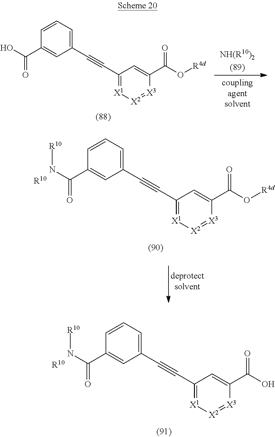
C1(C(O)=O)=CC(C#CC2=[X1][X2]=[X3]C(C(=O)O[R4d])=C2)=CC=C1.[NH(R10)2].C1(C(N[R10])=O)=CC(C#CC2=[X1][X2]=[X3]C(C(=O)O[R4d])=C2)=CC=C1.[R10].C1(C(N[R10])=O)=CC(C#CC2=[X1][X2]=[X3]C(C(=O)O)=C2)=CC=C1.[R10]
